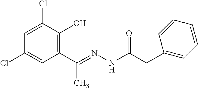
C1=C(Cl)C(O)=C(C(=NNC(=O)CC2=CC=CC=C2)C)C=C1Cl
